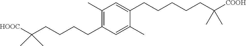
C1=C(CCCCCC(C)(C)[COOH])C(C)=CC(CCCCC(C)(C)[HOOC])=C1C
